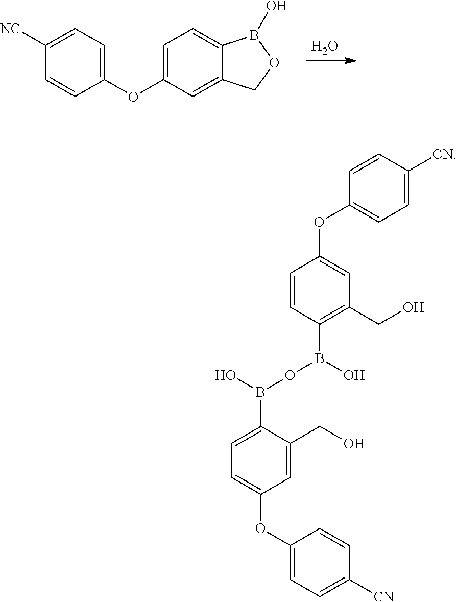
O.C1=C(OC2=CC=C([NC])C=C2)C=C2C(=C1)B(O)OC2.OB(C1=C(CO)C=C(OC2=CC=C([CN])C=C2)C=C1)OB(O)C1=CC=C(OC2=CC=C([CN])C=C2)C=C1CO
